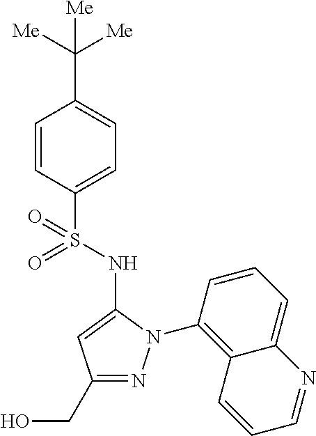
C1=CC(S(=O)(NC2=CC(CO)=NN2C2=C3C(=CC=C2)N=CC=C3)=O)=CC=C1C([Me])([Me])[Me]
